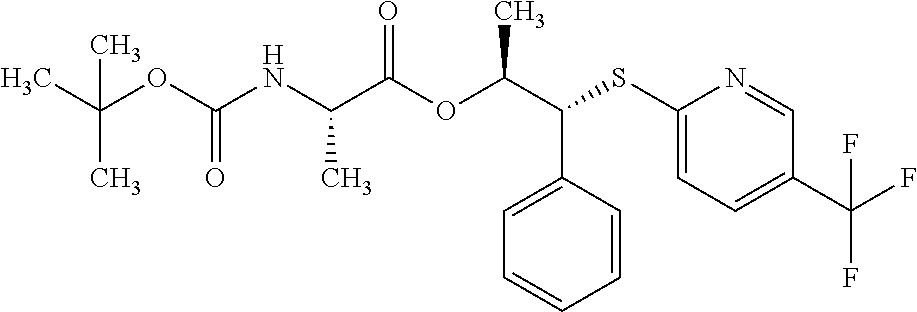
C1=C(C(C(C)OC(C(NC(OC(C)(C)C)=O)C)=O)SC2=CC=C(C(F)(F)F)C=N2)C=CC=C1
